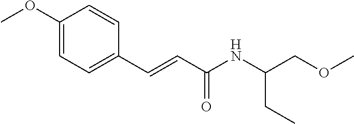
C1=C(OC)C=CC(C=CC(NC(CC)COC)=O)=C1
